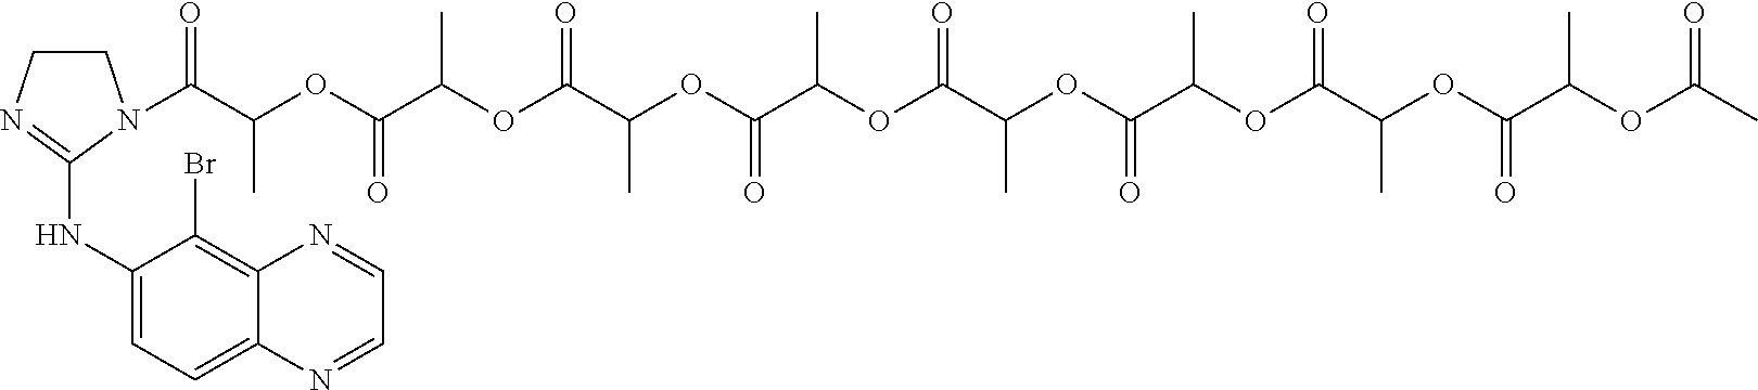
C1CN=C(NC2=CC=C3C(=C2Br)N=CC=N3)N1C(C(OC(C(OC(C(OC(C(OC(C(OC(C(OC(C(OC(C(OC(C)=O)C)=O)C)=O)C)=O)C)=O)C)=O)C)=O)C)=O)C)=O
